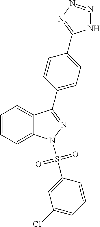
N1(S(C2=CC(Cl)=CC=C2)(=O)=O)N=C(C2=CC=C(C3=NN=NN3)C=C2)C2=CC=CC=C12
